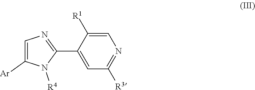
C1(C2=NC=C([Ar])N2[R4])=CC([R3])=NC=C1[R1]
